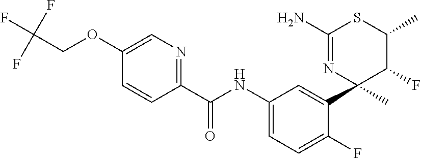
C1(C(NC2=CC=C(F)C(C3(C)C(F)C(C)SC(N)=N3)=C2)=O)=NC=C(OCC(F)(F)F)C=C1
